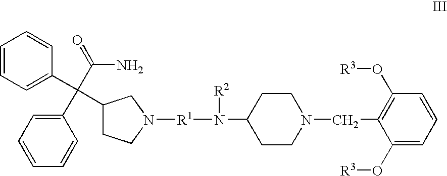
C1=C(C(C2=CC=CC=C2)(C(N)=O)C2CCN([R1]N([R2])C3CCN(CC4=C(O[R3])C=CC=C4O[R3])CC3)C2)C=CC=C1
